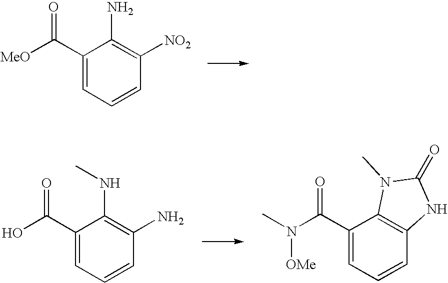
C1(C([MeO])=O)=CC=CC([NO2])=C1N.C1(C(O)=O)=CC=CC(N)=C1NC.C1(C(N(C)[OMe])=O)=CC=CC2=C1N(C)C(=O)N2
